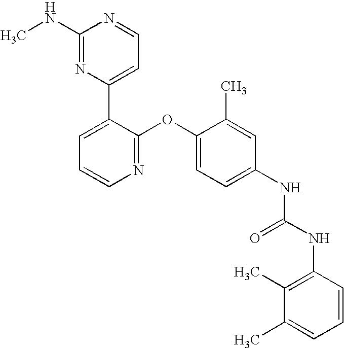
C1(NC)=NC(C2=CC=CN=C2OC2=CC=C(NC(NC3=C(C)C(C)=CC=C3)=O)C=C2C)=CC=N1
